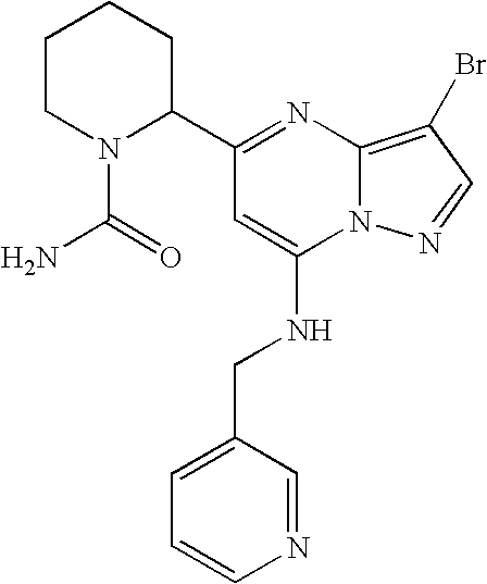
C1CN(C(=O)N)C(C2=NC3=C(Br)C=NN3C(NCC3=CC=CN=C3)=C2)CC1
